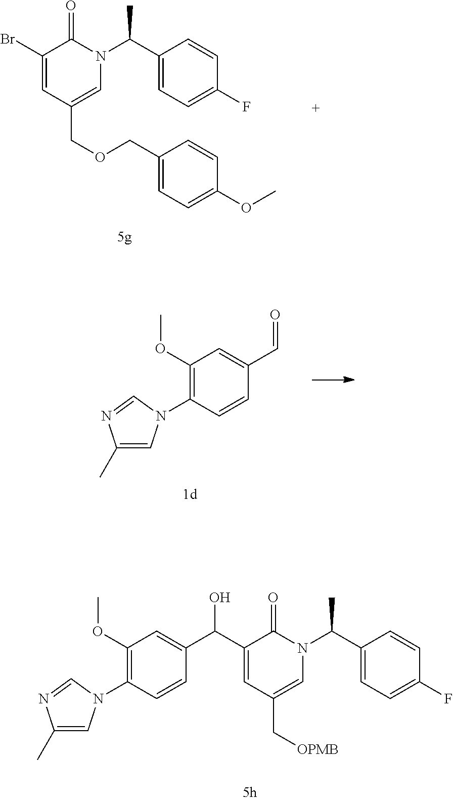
C1(Br)=CC(COCC2=CC=C(OC)C=C2)=CN(C(C2=CC=C(F)C=C2)C)C1=O.C1(OC)=C(N2C=C(C)N=C2)C=CC(C(C2=CC(C[OPMB])=CN(C(C3=CC=C(F)C=C3)C)C2=O)O)=C1.C1(OC)=C(N2C=C(C)N=C2)C=CC(C=O)=C1
